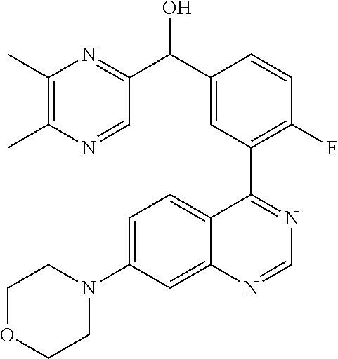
C12=CC(N3CCOCC3)=CC=C1C(C1=C(F)C=CC(C(C3=NC(C)=C(C)N=C3)O)=C1)=NC=N2
